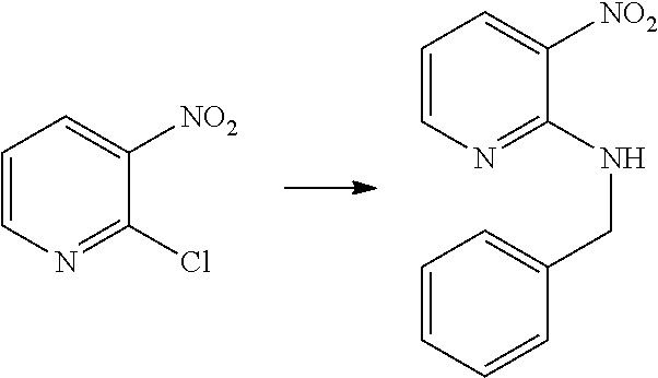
C1=CN=C(NCC2=CC=CC=C2)C([NO2])=C1.C1=CN=C(Cl)C([NO2])=C1
